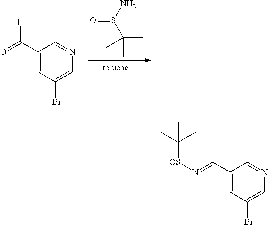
O=S(N)C(C)(C)C.C1(C(=O)[H])=CC(Br)=CN=C1.C1(C=N[OS]C(C)(C)C)=CC(Br)=CN=C1
